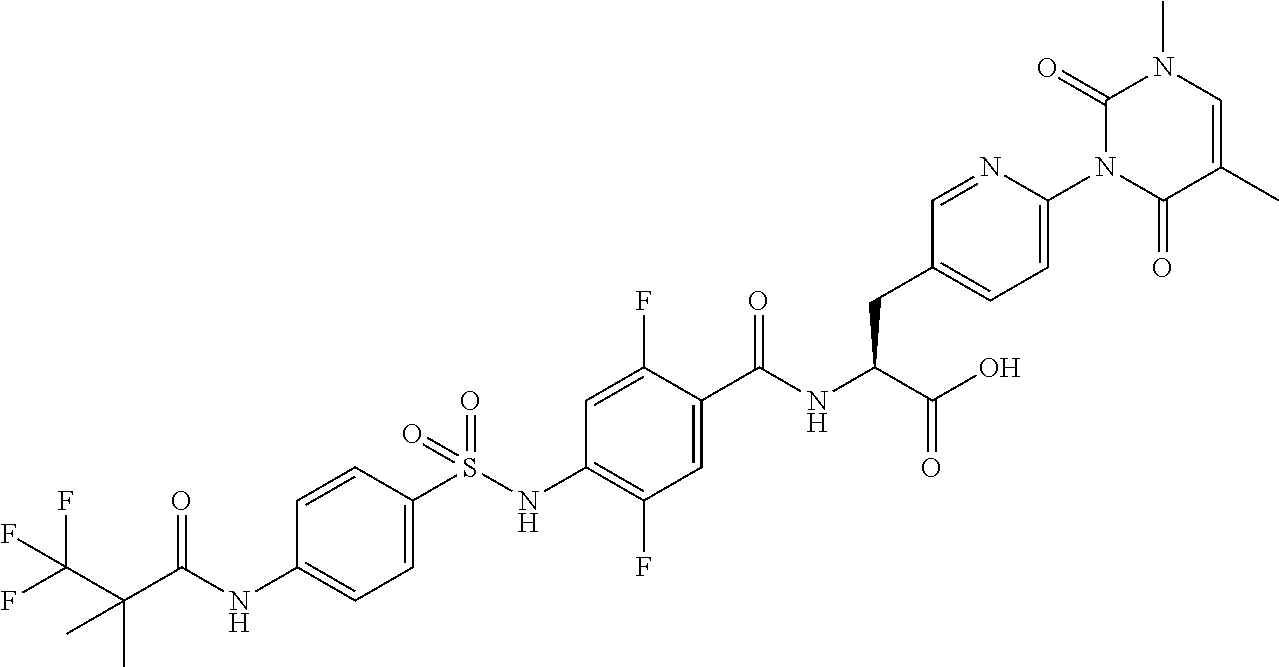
C1=C(S(NC2=C(F)C=C(C(NC(C(O)=O)CC3=CC=C(N4C(=O)C(C)=CN(C)C4=O)N=C3)=O)C(F)=C2)(=O)=O)C=CC(NC(C(C(F)(F)F)(C)C)=O)=C1
